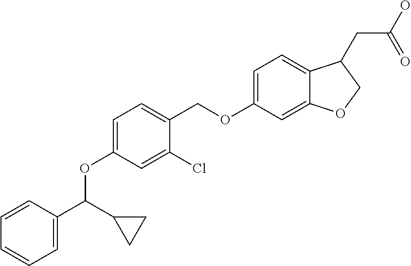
C1=C(OC(C2=CC=CC=C2)C2CC2)C=C(Cl)C(COC2=CC=C3C(=C2)OCC3CC(O)=O)=C1
